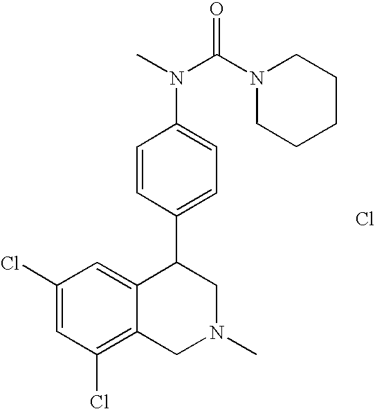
C1(Cl)=C2C(=CC(Cl)=C1)C(C1=CC=C(N(C(N3CCCCC3)=O)C)C=C1)CN(C)C2.Cl
